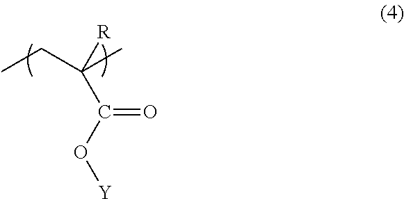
O(C(=O)C([R])(C)CC)[Y]
